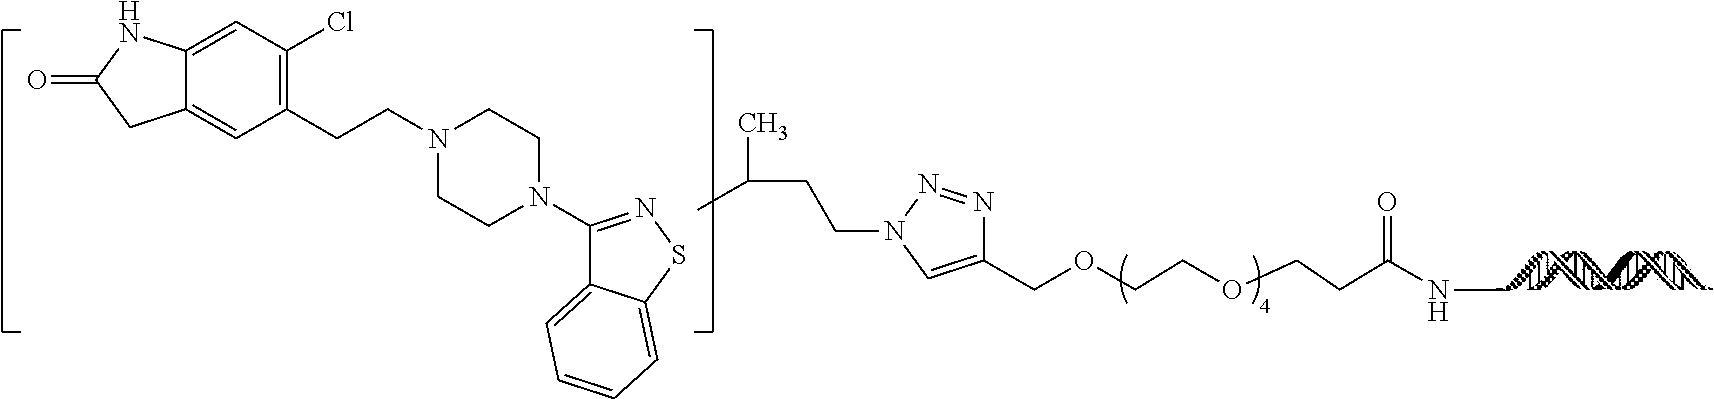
C1(COCCOCCC(NC)=O)=CN(CCC(C)C)N=N1.C1(CCN2CCN(C3=NSC4=CC=CC=C34)CC2)=C(Cl)C=C2C(=C1)CC(=O)N2
